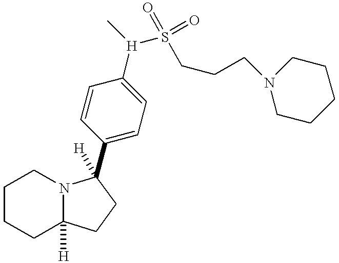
C1=CC(C2([H])N3C([H])(CCCC3)CC2)=CC=C1[H](S(CCCN1CCCCC1)(=O)=O)C
